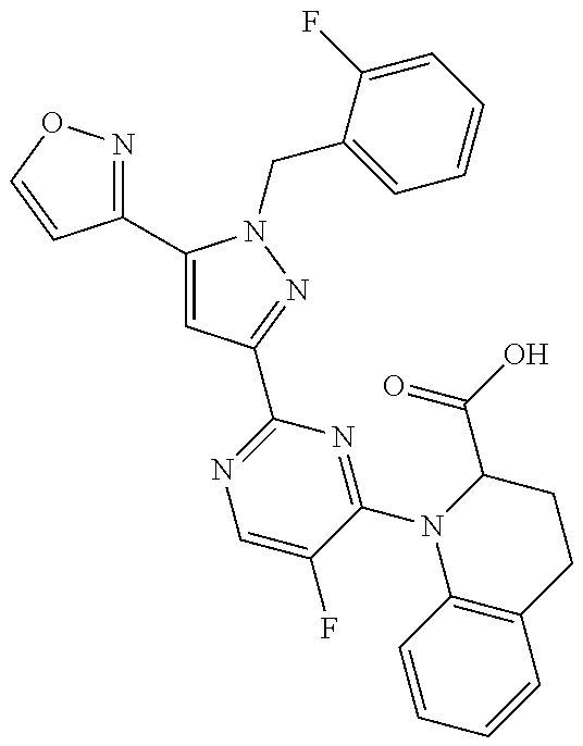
C1(C2=CC(C3=NC=C(F)C(N4C5=C(CCC4C(O)=O)C=CC=C5)=N3)=NN2CC2=CC=CC=C2F)=NOC=C1
